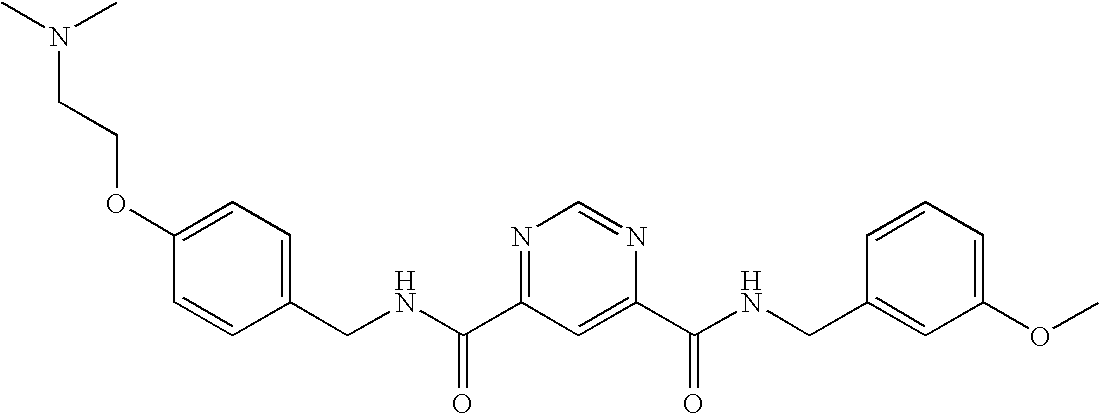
N(C(=O)C1=NC=NC(C(=O)NCC2=CC(OC)=CC=C2)=C1)CC1=CC=C(OCCN(C)C)C=C1
